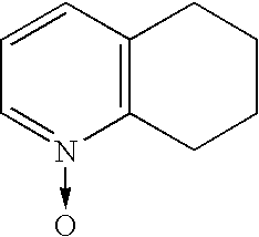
C1=CC2=C(N(->O)=C1)CCCC2
